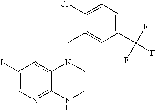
C1(I)=CN=C2C(=C1)N(CC1=CC(C(F)(F)F)=CC=C1Cl)CCN2
